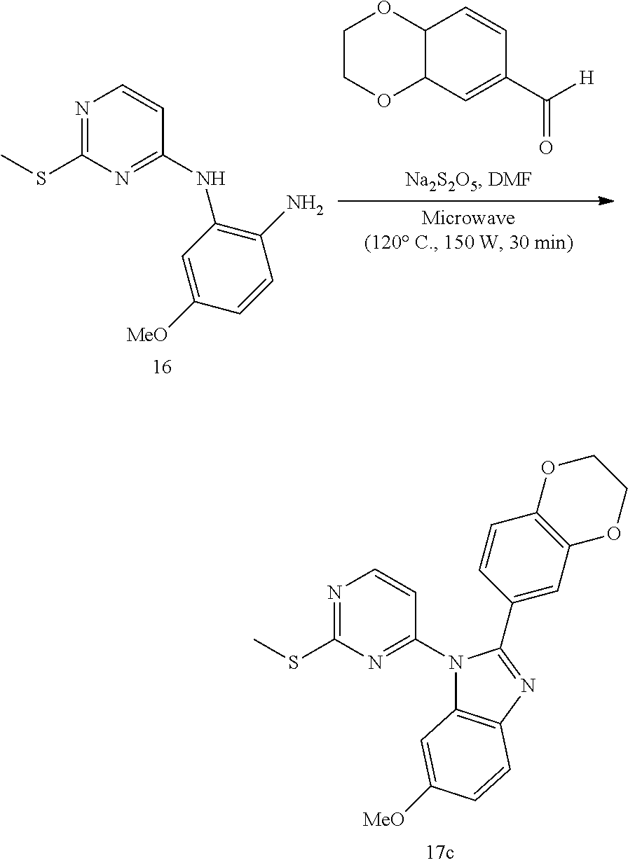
N1=C(SC)N=C(NC2=C(N)C=CC([MeO])=C2)C=C1.C1COC2C(O1)C=CC(C([H])=O)=C2.N1=C(SC)N=C(N2C3=C(N=C2C2=CC4=C(C=C2)OCCO4)C=CC([MeO])=C3)C=C1
